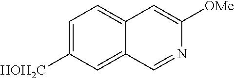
C1=C([HOH2C])C=C2C(=C1)C=C([OMe])N=C2
